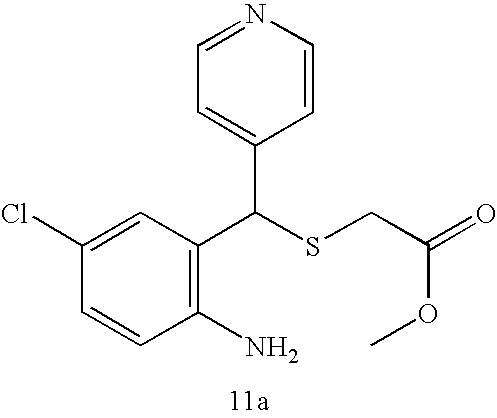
C1=CC(Cl)=CC(C(SCC(OC)=O)C2=CC=NC=C2)=C1N
